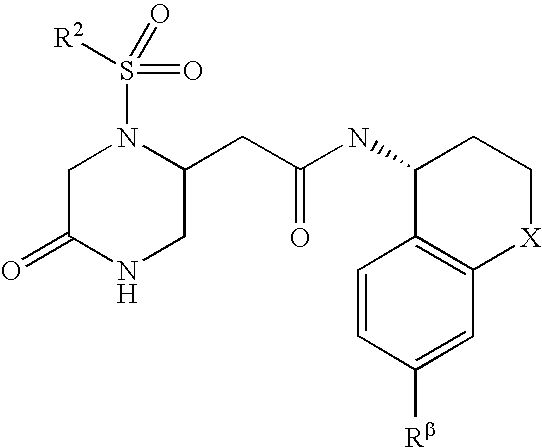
N1(S(=O)(=O)[R2])CC(=O)NCC1CC(=O)NC1C2=C([X]CC1)C=C([Rb])C=C2
